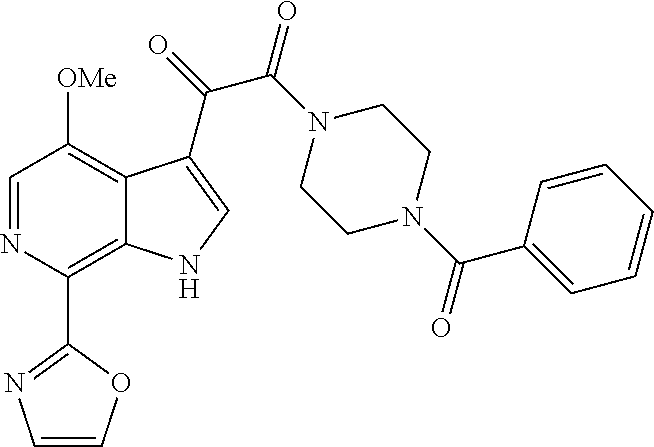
C1(C2=C3C(=C([OMe])C=N2)C(C(=O)C(N2CCN(C(C4=CC=CC=C4)=O)CC2)=O)=CN3)=NC=CO1
